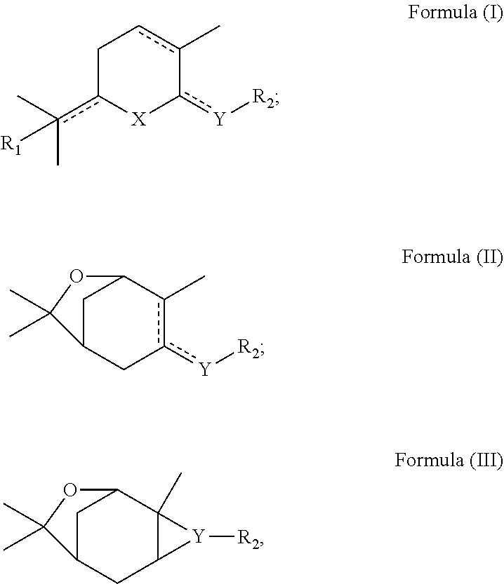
C1c(c(C)(C)[R1])[X]c([Y][R2])-c(C)c1.C1C2Cc([Y][R2])c(C)C1OC2(C)C.C1C2CC3C(C)(C1OC2(C)C)[Y]3[R2]
